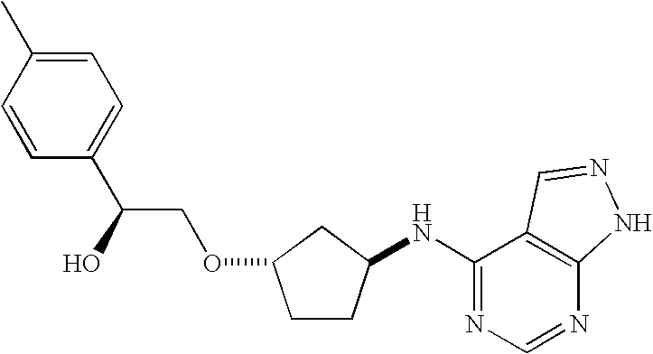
C1CC(NC2=NC=NC3=C2C=NN3)CC1OCC(C1=CC=C(C)C=C1)O
